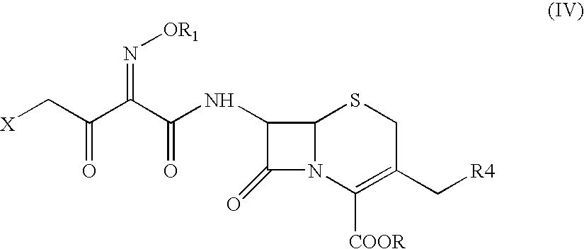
C(C(=N[OR1])C(NC1C(=O)N2C1SCC(C[R4])=C2[COOR])=O)(C[X])=O
